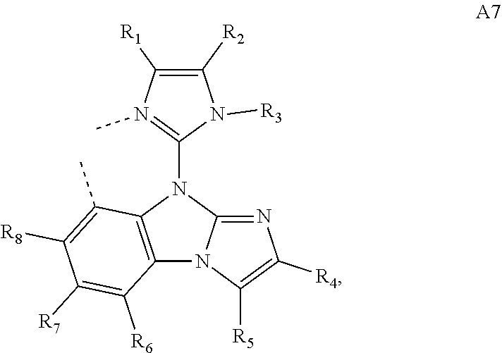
C12=C(N(C3=N(C)C([R1])=C([R2])N3[R3])C3=NC([R4])=C([R5])N13)C(C)=C([R8])C([R7])=C2[R6]
